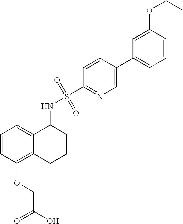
C1(NS(=O)(=O)C2=NC=C(C3=CC=CC(OCC)=C3)C=C2)C2=CC=CC(OCC(=O)O)=C2CCC1
